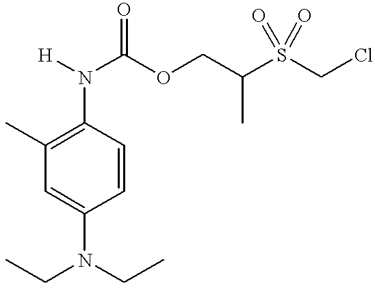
C1(N([H])C(OCC(S(CCl)(=O)=O)C)=O)=C(C)C=C(N(CC)CC)C=C1
